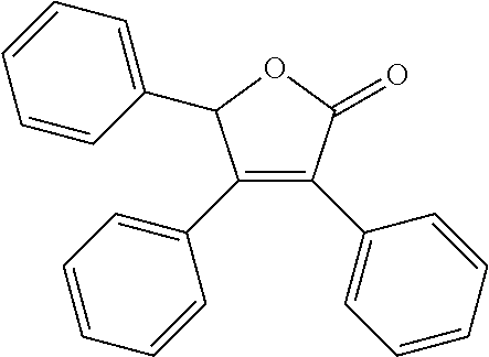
C1(C2=CC=CC=C2)=C(C2=CC=CC=C2)C(=O)OC1C1=CC=CC=C1
